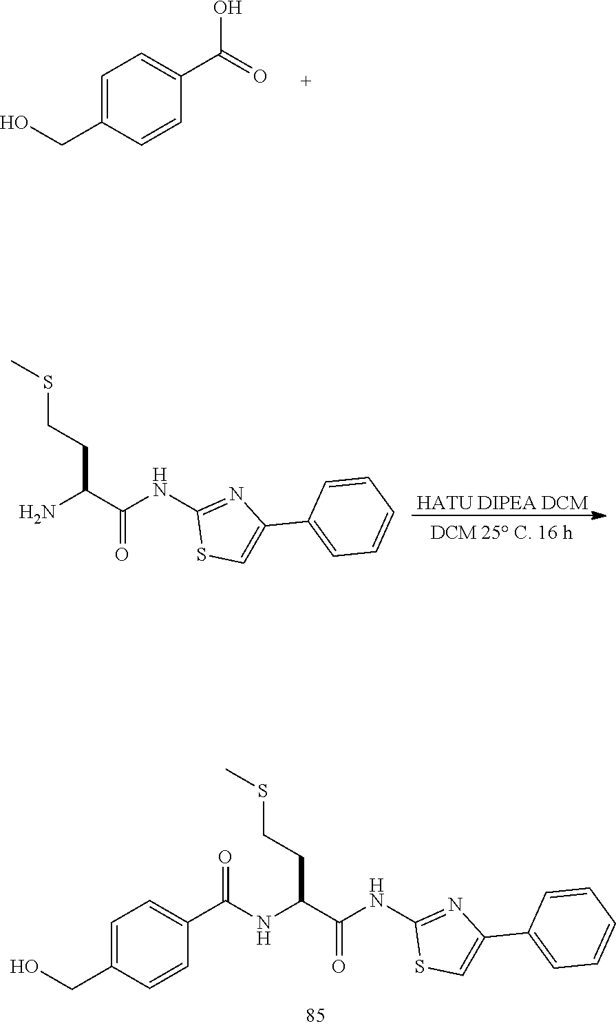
[HATU DIPEA DCM].NC(C(NC1=NC(C2=CC=CC=C2)=CS1)=O)CCSC.C1=C(CO)C=CC(C(=O)O)=C1.C1=C(CO)C=CC(C(NC(C(NC2=NC(C3=CC=CC=C3)=CS2)=O)CCSC)=O)=C1
